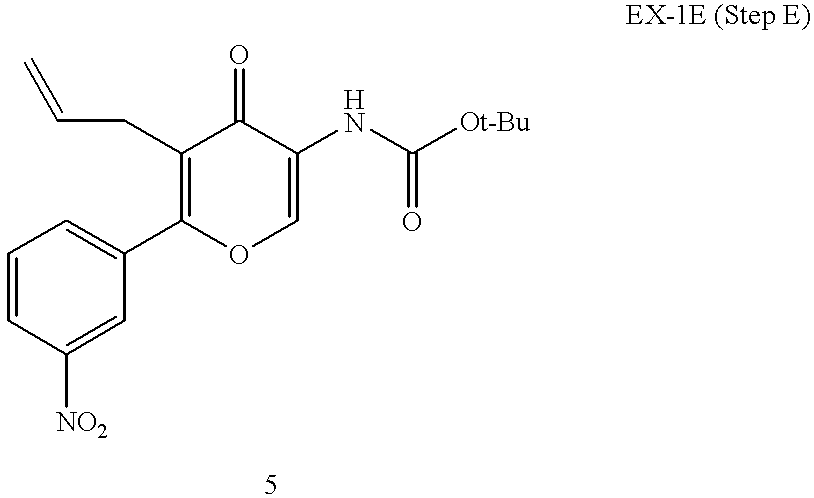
C(=C)CC1=C(C2=CC=CC([NO2])=C2)OC=C(NC([Ot-Bu])=O)C1=O
